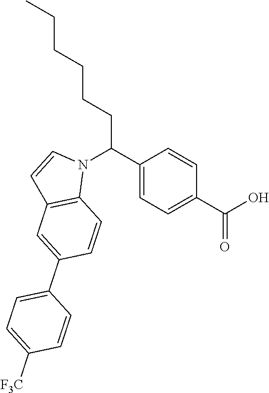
C1(C(N2C=CC3=C2C=CC(C2=CC=C([F3C])C=C2)=C3)CCCCCC)=CC=C(C(O)=O)C=C1
